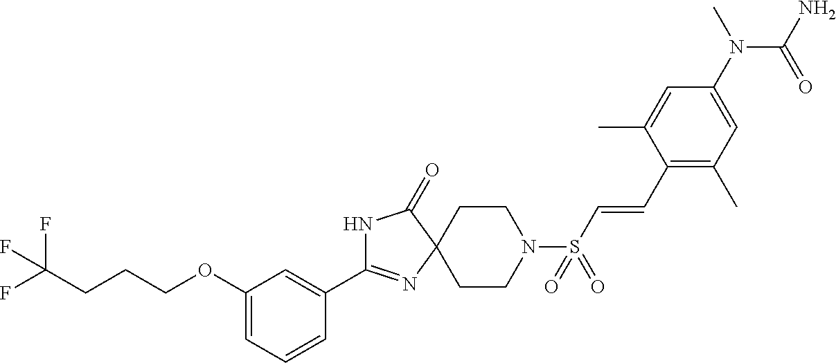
C1(OCCCC(F)(F)F)=CC=CC(C2=NC3(C(=O)N2)CCN(S(C=CC2=C(C)C=C(N(C)C(=O)N)C=C2C)(=O)=O)CC3)=C1
